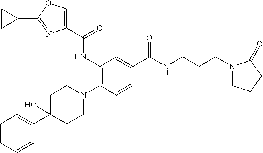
C1=CC=CC(C2(O)CCN(C3=C(NC(C4=COC(C5CC5)=N4)=O)C=C(C(NCCCN4CCCC4=O)=O)C=C3)CC2)=C1
